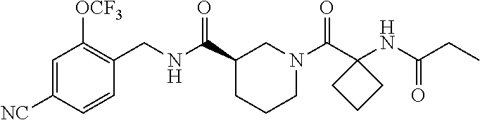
C1=C([NC])C=CC(CNC(C2CCCN(C(C3(NC(CC)=O)CCC3)=O)C2)=O)=C1[OCF3]
